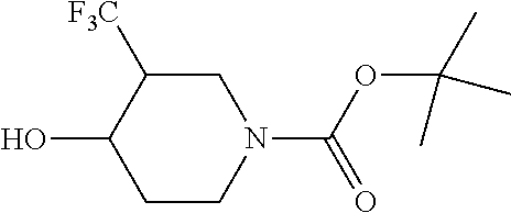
C1C([F3C])C(O)CCN1C(OC(C)(C)C)=O
